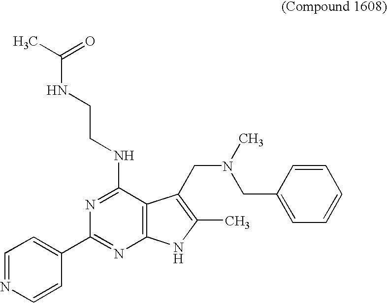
C1=NC=CC(C2=NC3=C(C(NCCNC(C)=O)=N2)C(CN(CC2=CC=CC=C2)C)=C(C)N3)=C1
